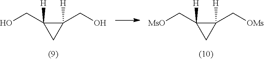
C1([H])(CO)CC1([H])CO.C1([H])(C[MsO])CC1([H])C[OMs]
